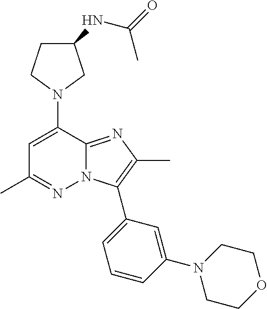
C1C(NC(=O)C)CN(C2=CC(C)=NN3C2=NC(C)=C3C2=CC=CC(N3CCOCC3)=C2)C1
